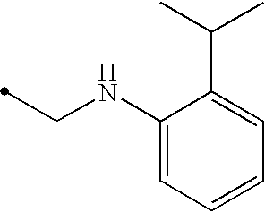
C1(NCC)=CC=CC=C1C(C)C
